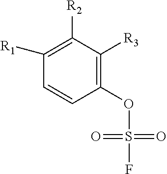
C1([R1])=C([R2])C([R3])=C(OS(=O)(=O)F)C=C1
